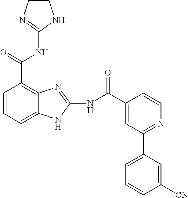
C12=C(C(NC3=NC=CN3)=O)C=CC=C1NC(NC(C1=CC(C3=CC=CC([CN])=C3)=NC=C1)=O)=N2
